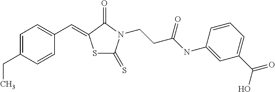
C1=CC(CC)=CC=C1C=C1SC(=S)N(CCC(NC2=CC(C(=O)O)=CC=C2)=O)C1=O
